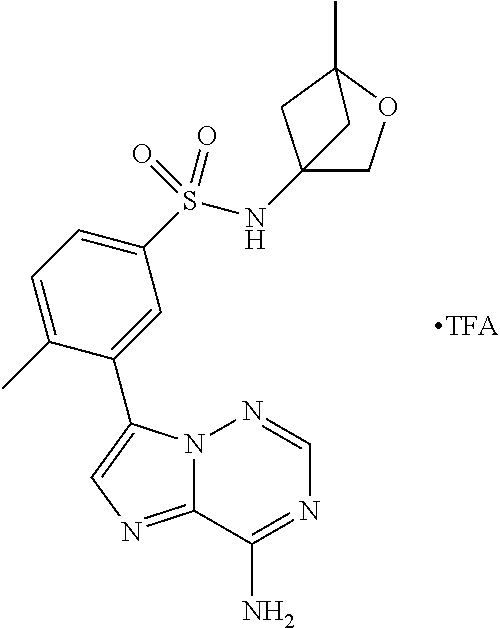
C1(S(NC23COC(C)(C2)C3)(=O)=O)=CC=C(C)C(C2=CN=C3N2N=CN=C3N)=C1.[TFA]
